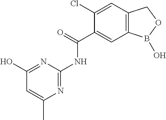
C1(Cl)=CC2=C(C=C1C(=O)NC1=NC(C)=CC(O)=N1)B(O)OC2
